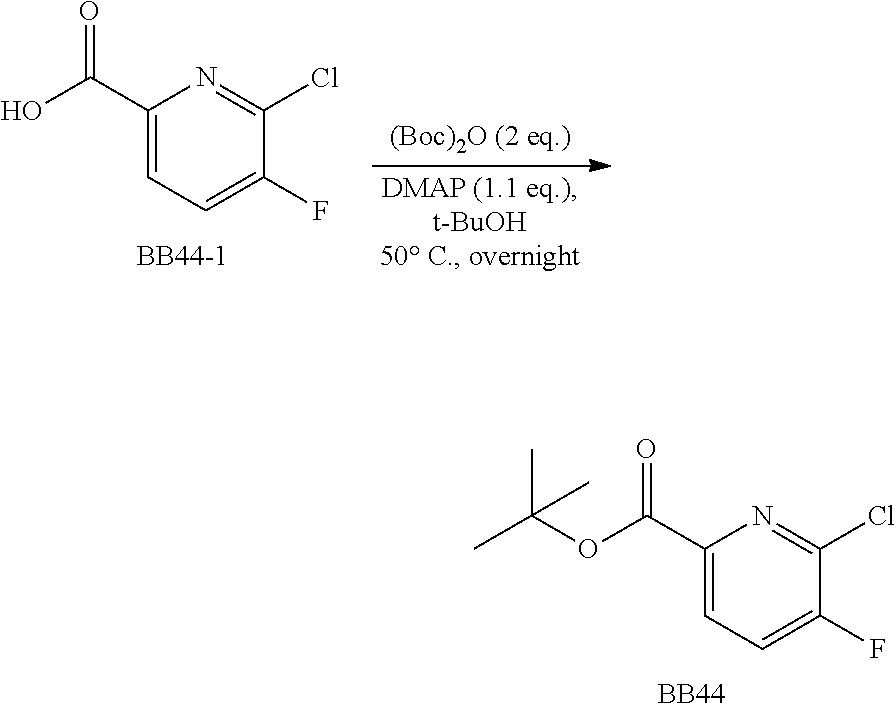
C1(C(O)=O)=CC=C(F)C(Cl)=N1.[BB44-1].C1(C(OC(C)(C)C)=O)=CC=C(F)C(Cl)=N1.[BB44]
